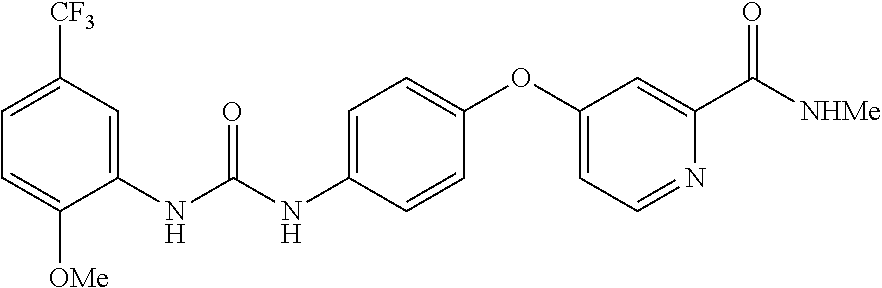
C1=C([CF3])C=C(NC(NC2=CC=C(OC3=CC=NC(C([NHMe])=O)=C3)C=C2)=O)C([OMe])=C1
